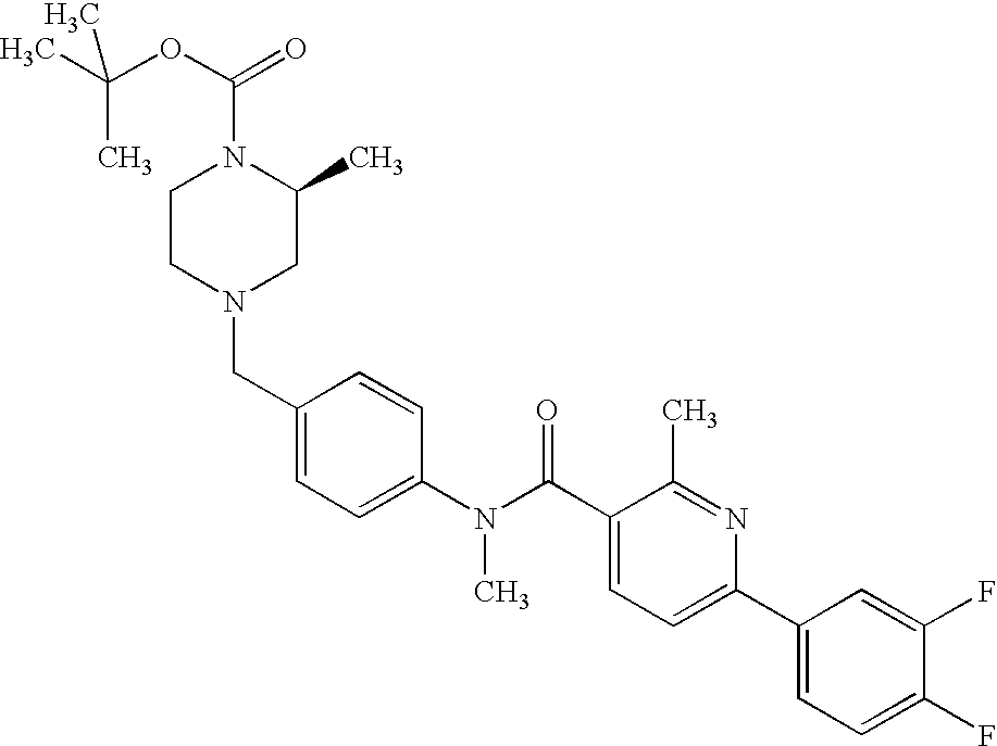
CC(OC(=O)N1CCN(CC2=CC=C(N(C(C3=CC=C(C4=CC=C(F)C(F)=C4)N=C3C)=O)C)C=C2)CC1C)(C)C
